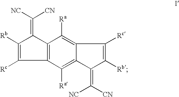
C12=C(C(=C([CN])[NC])C([Rb])=C1[Rc])C([Ra])=C1C(=C2[Ra])C(=C([NC])[CN])C([Rb])=C1[Rc]
